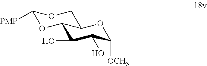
C1(O)C(O)C([OCH3])OC2C1OC([PMP])OC2
